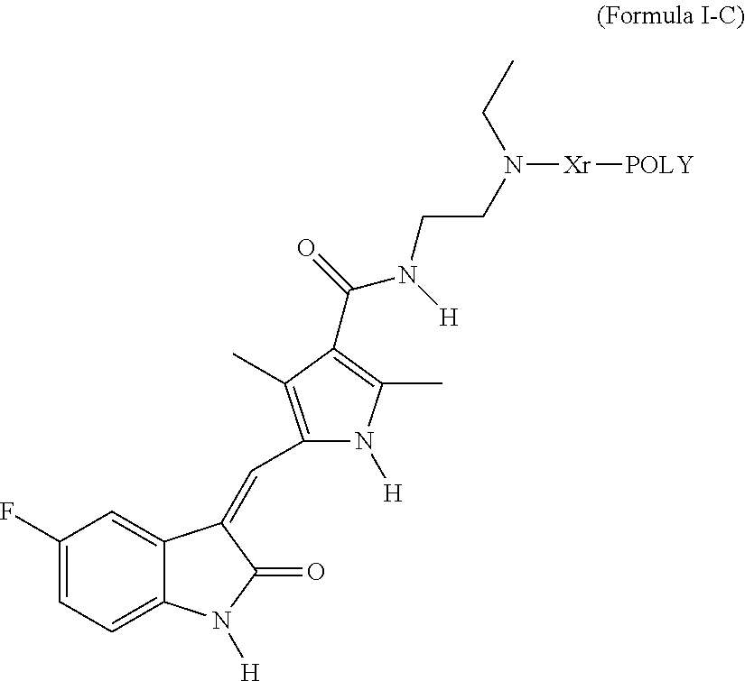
C1(F)=CC=C2C(=C1)C(=CC1=C(C)C(C(=O)N([H])CCN([Xr][POLY])CC)=C(C)N1[H])C(=O)N2[H]
